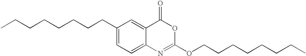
C1(CCCCCCCC)=CC=C2C(=C1)C(=O)OC(OCCCCCCCC)=N2
